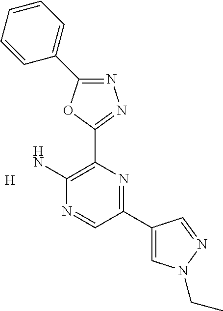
[H].NC1=C(C2=NN=C(C3=CC=CC=C3)O2)N=C(C2=CN(CC)N=C2)C=N1
